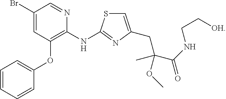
C1(Br)=CC(OC2=CC=CC=C2)=C(NC2=NC(CC(C(NCC[OH])=O)(OC)C)=CS2)N=C1
